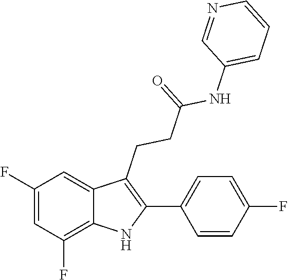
C1(C2=C(CCC(=O)NC3=CC=CN=C3)C3=CC(F)=CC(F)=C3N2)=CC=C(F)C=C1
